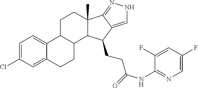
C12(C)C3=NNC=C3C(CCC(=O)NC3=NC=C(F)C=C3F)C1C1C(C3=CC=C(Cl)C=C3CC1)CC2
